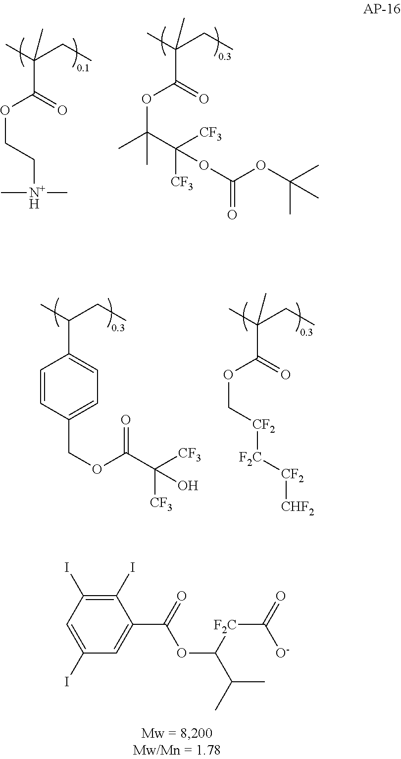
C1(I)=C(I)C=C(I)C=C1C(=O)OC(C(C)C)[F2C]C(=O)[O-].CC(CC)C1=CC=C(COC(C([CF3])([CF3])O)=O)C=C1.CC(CC)(C)C(=O)OC[CF2][F2C][CF2][CHF2].CC(CC)(C)C(=O)OCC[N+H](C)C.CC(CC)(C)C(=O)OC(C([CF3])([CF3])OC(=O)OC(C)(C)C)(C)C
